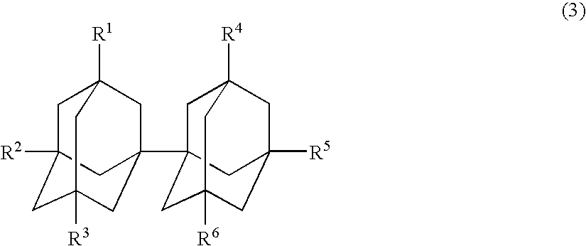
C1C2([R2])CC3([R3])CC(C45CC6([R4])CC([R5])(CC([R6])(C4)C6)C5)(CC1([R1])C3)C2
